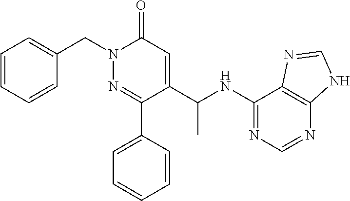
C(N1N=C(C2=CC=CC=C2)C(C(NC2=NC=NC3=C2N=CN3)C)=CC1=O)C1=CC=CC=C1
